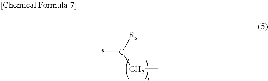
*C([Rs])CC
